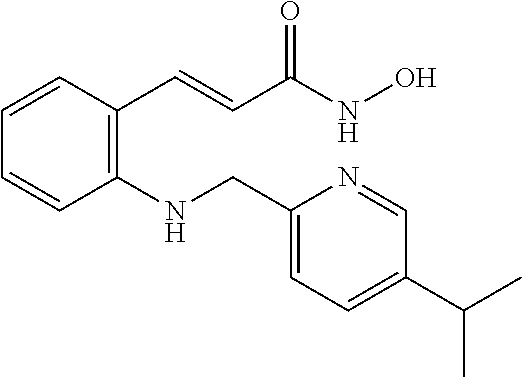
C(C(=O)NO)=CC1=C(NCC2=CC=C(C(C)C)C=N2)C=CC=C1
